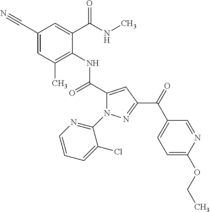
C1(C#N)=CC(C)=C(NC(C2=CC(C(=O)C3=CC=C(OCC)N=C3)=NN2C2=NC=CC=C2Cl)=O)C(C(NC)=O)=C1
